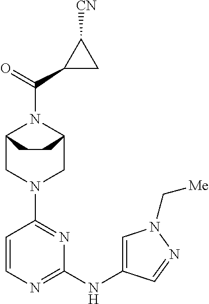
C12CN(C3=NC(NC4=CN(C[Me])N=C4)=NC=C3)CC(N1C(=O)C1C([CN])C1)CC2
